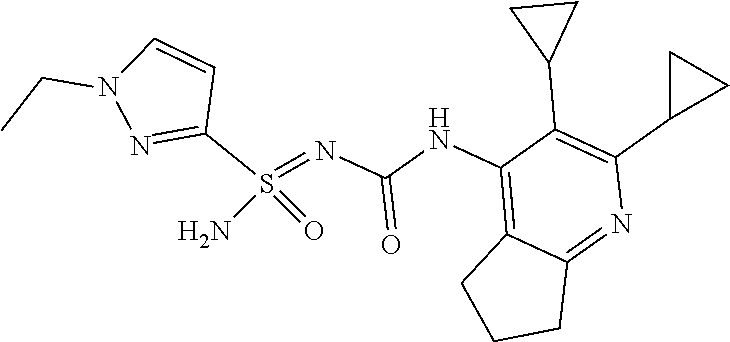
C1=CN(CC)N=C1S(=NC(=O)NC1=C2CCCC2=NC(C2CC2)=C1C1CC1)(=O)N
